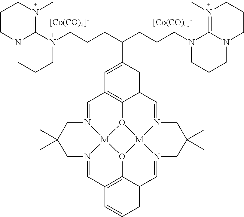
C1=N2[M]34O5C6=C1C=C(C(CCCN1C7=N(C)CCCN7CCC1)CCCN1CCCN7C1=N(C)CCC7)C=C6C=N1[M]56O3C3=C(C=N4CC(C)(C)C2)C=CC=C3C=N6CC(C)(C)C1.[[Co(CO)4]-].[[Co(CO)4]-]
